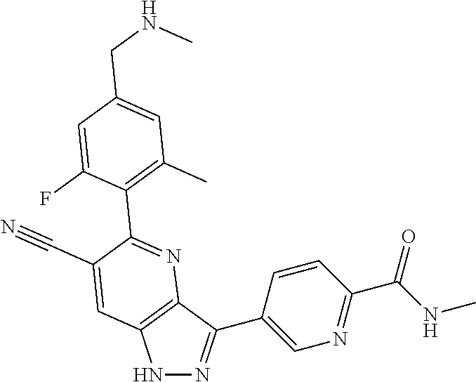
N1N=C(C2=CN=C(C(NC)=O)C=C2)C2=C1C=C(C#N)C(C1=C(C)C=C(CNC)C=C1F)=N2
